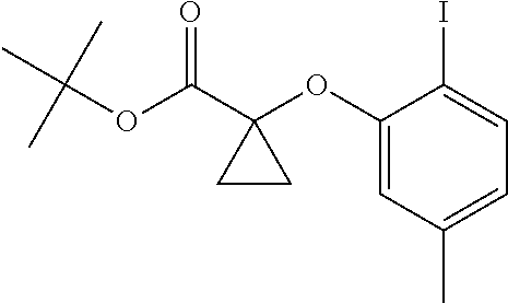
C(OC(C1(OC2=CC(C)=CC=C2I)CC1)=O)(C)(C)C
